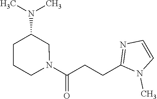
N1(C(CCC2=NC=CN2C)=O)CC(N(C)C)CCC1
